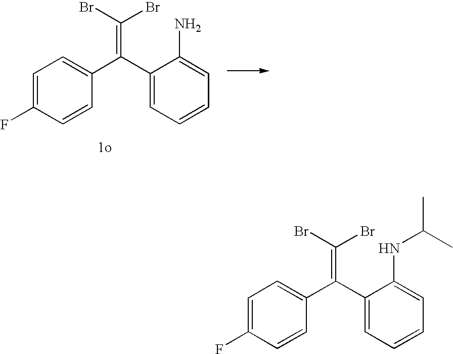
C1=C(F)C=CC(C(C2=CC=CC=C2N)=C(Br)Br)=C1.C1=C(F)C=CC(C(C2=CC=CC=C2NC(C)C)=C(Br)Br)=C1
